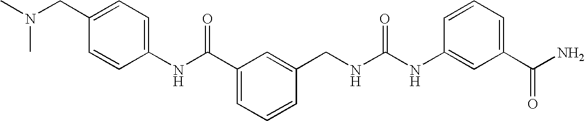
C1(NC(C2=CC=CC(CNC(NC3=CC(C(N)=O)=CC=C3)=O)=C2)=O)=CC=C(CN(C)C)C=C1
